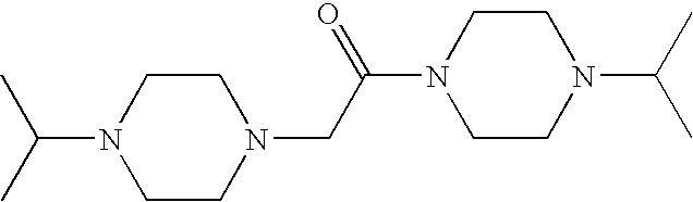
C1CN(CC(N2CCN(C(C)C)CC2)=O)CCN1C(C)C
